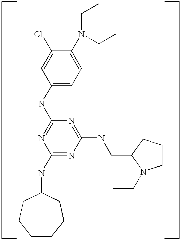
C1(NC2=NC(NC3CCCCCC3)=NC(NCC3CCCN3CC)=N2)=CC=C(N(CC)CC)C(Cl)=C1
